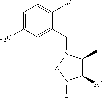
C1=C([F3C])C=C(CN2C(C)C([A2])N([H])[Z]2)C([A3])=C1
